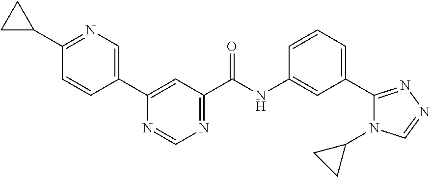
C1(C2=CN=C(C3CC3)C=C2)=CC(C(NC2=CC(C3=NN=CN3C3CC3)=CC=C2)=O)=NC=N1
